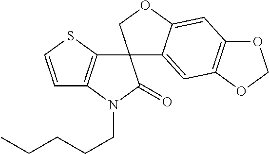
C1=CSC2=C1N(CCCCC)C(=O)C21C2=CC3=C(C=C2OC1)OCO3
